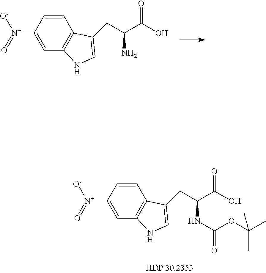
C1=CC([N+](=O)[O-])=CC2=C1C(CC(C(O)=O)NC(=O)OC(C)(C)C)=CN2.C1=CC([N+](=O)[O-])=CC2=C1C(CC(C(O)=O)N)=CN2
